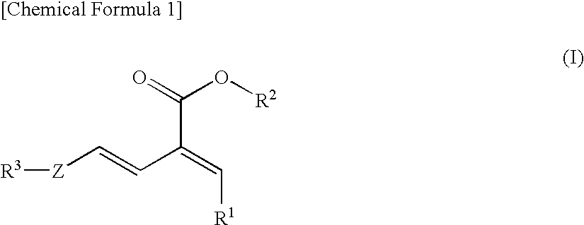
[Z](C=CC(=C[R1])C(=O)O[R2])[R3]
